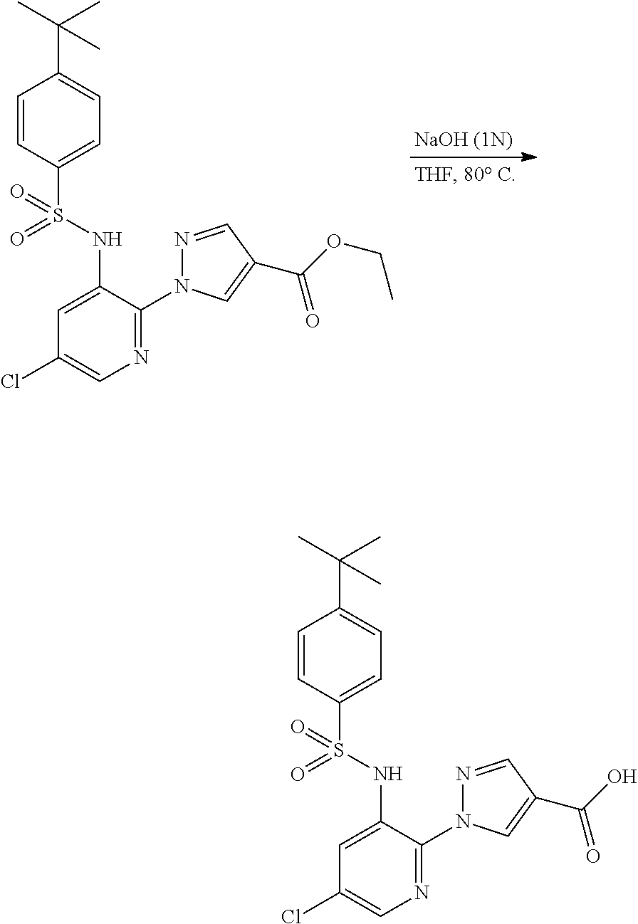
C1(S(NC2=CC(Cl)=CN=C2N2N=CC(C(OCC)=O)=C2)(=O)=O)=CC=C(C(C)(C)C)C=C1.C1(S(NC2=CC(Cl)=CN=C2N2N=CC(C(O)=O)=C2)(=O)=O)=CC=C(C(C)(C)C)C=C1
